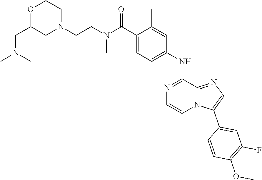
O1C(CN(C)C)CN(CCN(C)C(C2=CC=C(NC3=NC=CN4C3=NC=C4C3=CC(F)=C(OC)C=C3)C=C2C)=O)CC1
